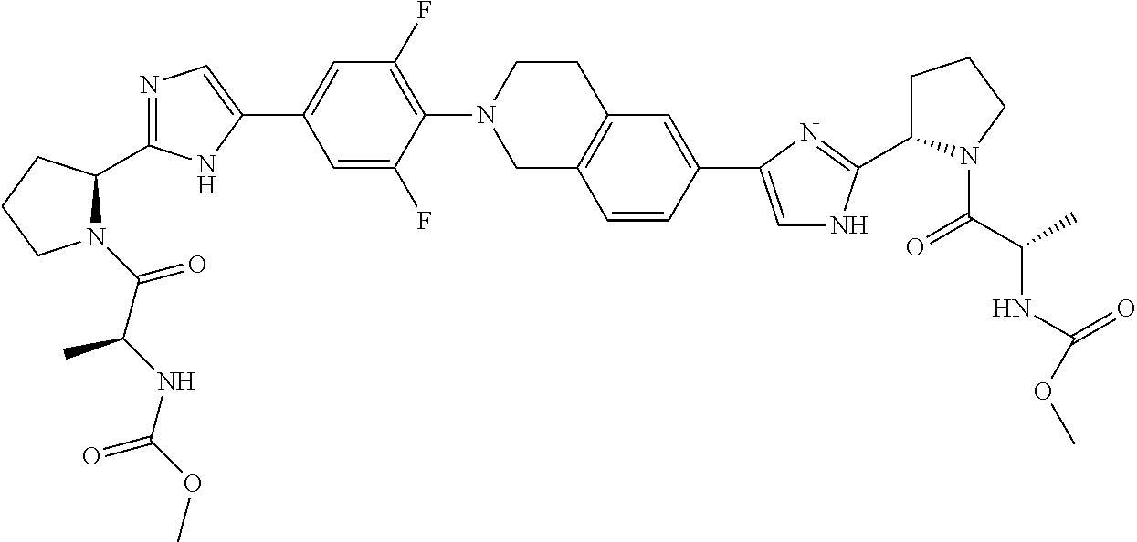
N1(C(=O)C(C)NC(=O)OC)C(C2=NC=C(C3=CC(F)=C(N4CC5=C(CC4)C=C(C4=CNC(C6CCCN6C(=O)C(NC(=O)OC)C)=N4)C=C5)C(F)=C3)N2)CCC1
